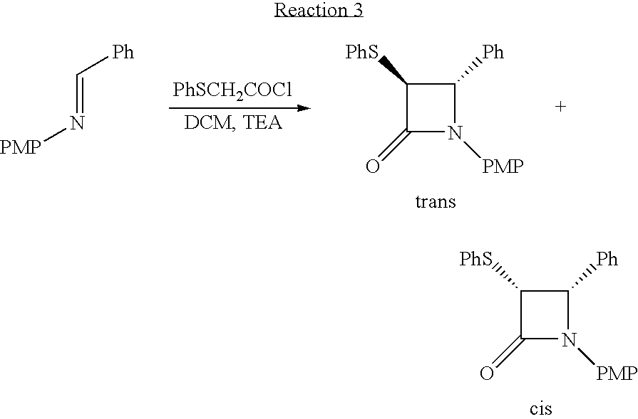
C1([PhS])C(=O)N([PMP])C1[Ph].[PhSCH2COCl].C1([PhS])C(=O)N([PMP])C1[Ph].N(=C[Ph])[PMP]
